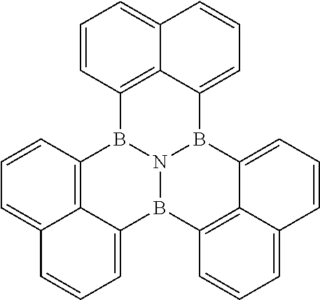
C1=CC=C2C=CC=C3B4N5B(C1=C23)C1=C2C(=CC=CC2=CC=C1)B5C1=C2C4=CC=CC2=CC=C1
